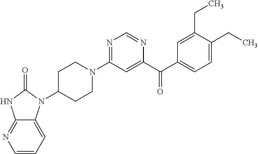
C1C(N2C3=CC=CN=C3NC2=O)CCN(C2=NC=NC(C(C3=CC=C(CC)C(CC)=C3)=O)=C2)C1
